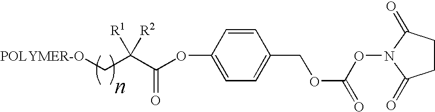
[POLYMER-O]CC(C(OC1=CC=C(COC(=O)ON2C(=O)CCC2=O)C=C1)=O)([R1])[R2]
